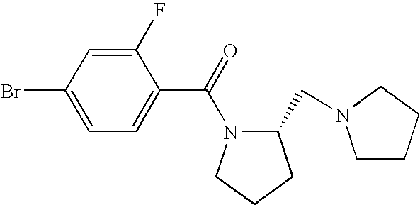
C1(F)=CC(Br)=CC=C1C(=O)N1C(CN2CCCC2)CCC1
